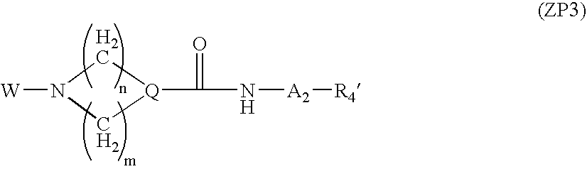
N1([W])C[Q](C(=O)N[A2][R4])C1
